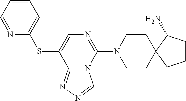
S(C1=CN=C(N2CCC3(CC2)C(N)CCC3)N2C1=NN=C2)C1=CC=CC=N1
